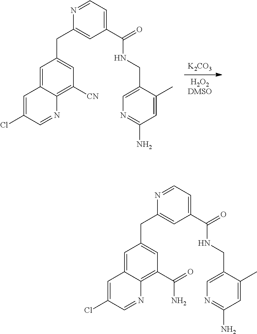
[K2CO3].[H2O2DMSO].C1=C2C(=C([CN])C=C1CC1=CC(C(=O)NCC3=CN=C(N)C=C3C)=CC=N1)N=CC(Cl)=C2.C1=C2C(=C(C(=O)N)C=C1CC1=CC(C(=O)NCC3=CN=C(N)C=C3C)=CC=N1)N=CC(Cl)=C2
